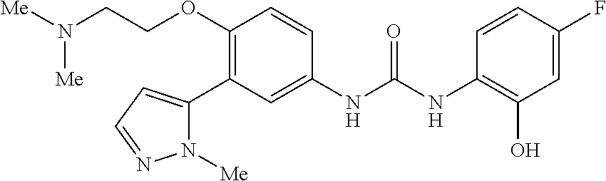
C1(OCCN([Me])[Me])=C(C2=CC=NN2[Me])C=C(NC(=O)NC2=C(O)C=C(F)C=C2)C=C1
